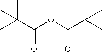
C(OC(C(C)(C)C)=O)(C(C)(C)C)=O
